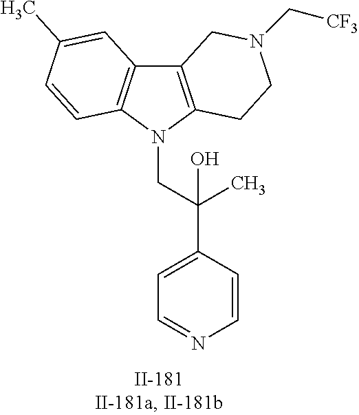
C12=C(N(CC(C3=CC=NC=C3)(C)O)C3=C1C=C(C)C=C3)CCN(C[CF3])C2
